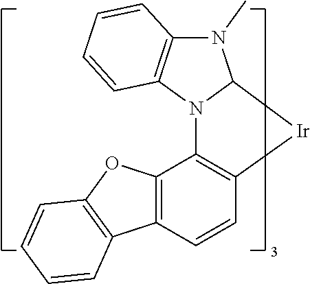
N12C3=C([Ir]C1N(C)C1=C2C=CC=C1)C=CC1=C3OC2=C1C=CC=C2
